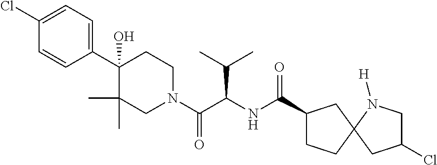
C1(C2(O)C(C)(C)CN(C(C(NC(C3CCC4(C3)CC(Cl)CN4[H])=O)C(C)C)=O)CC2)=CC=C(Cl)C=C1
